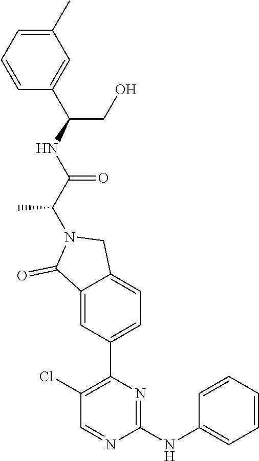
C1(NC2=CC=CC=C2)=NC(C2=CC=C3C(=C2)C(=O)N(C(C(=O)NC(CO)C2=CC(C)=CC=C2)C)C3)=C(Cl)C=N1
